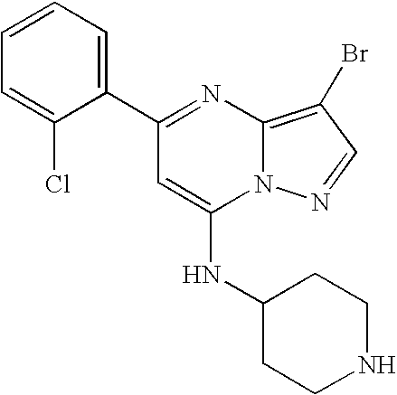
C12=C(Br)C=NN1C(NC1CCNCC1)=CC(C1=CC=CC=C1Cl)=N2
